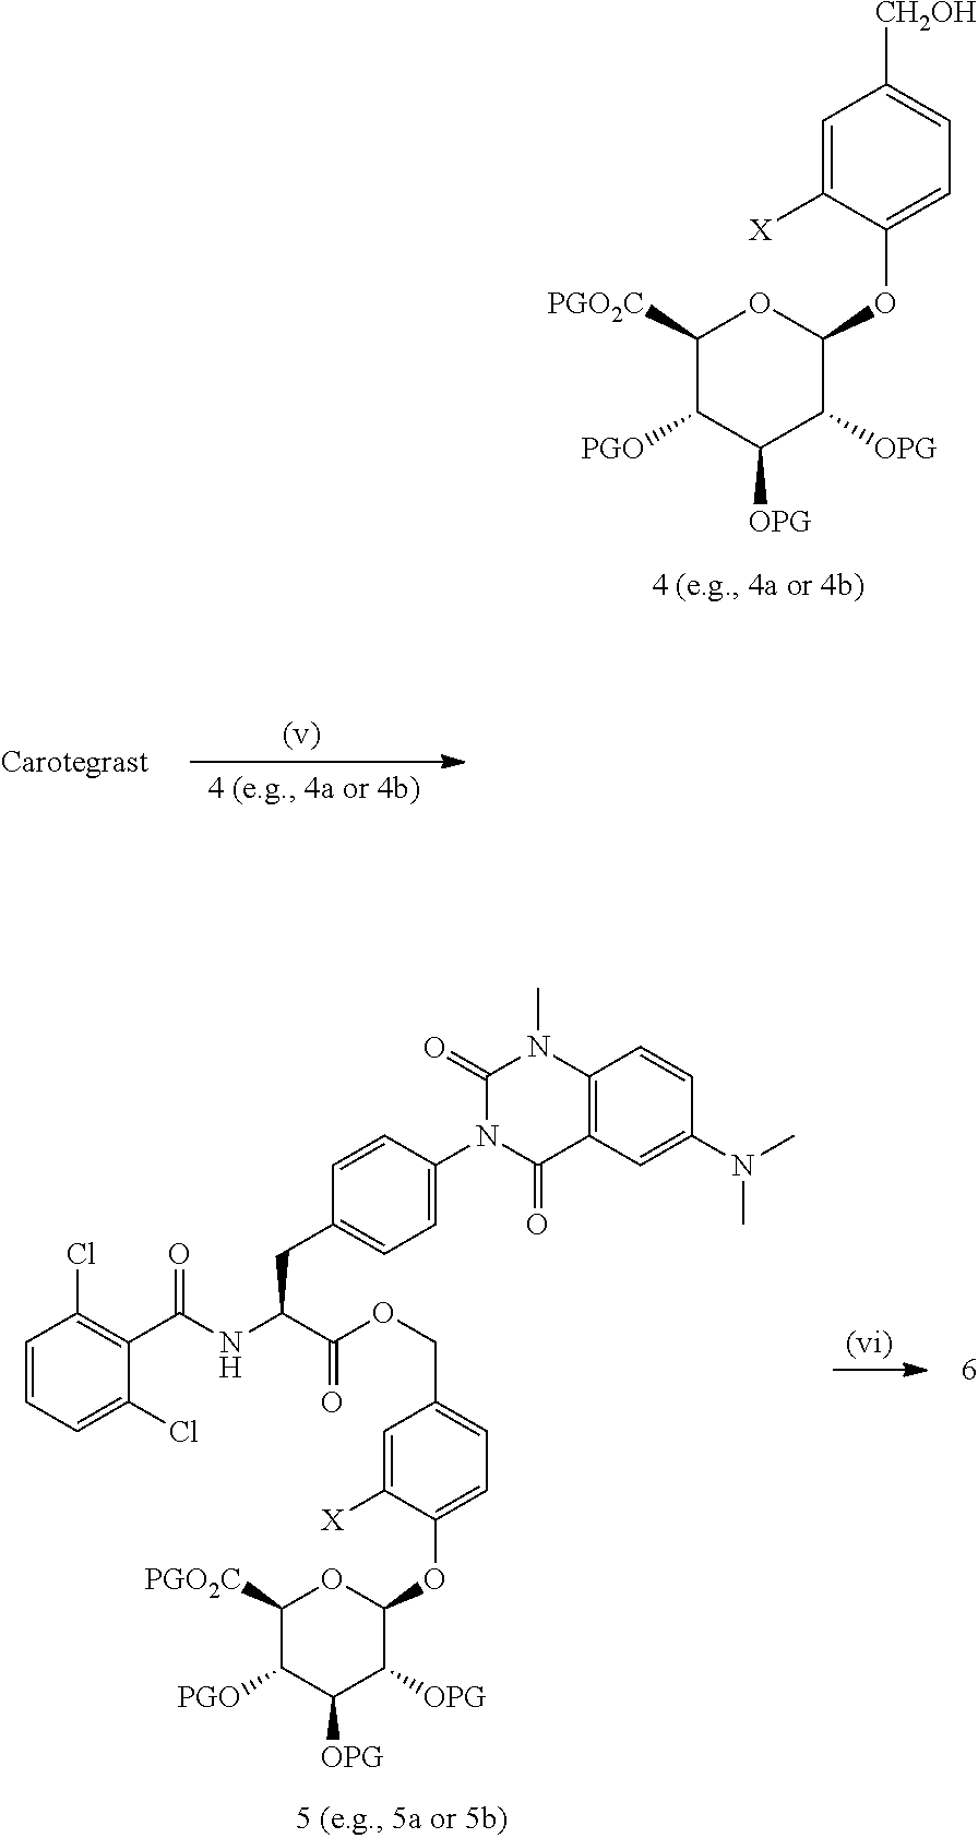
C1([PGO2C])C([PGO])C([OPG])C([OPG])C(OC2=CC=C([CH2OH])C=C2[X])O1.C1([PGO2C])C([PGO])C([OPG])C([OPG])C(OC2=CC=C(COC(=O)C(CC3=CC=C(N4C(=O)C5=C(N(C)C4=O)C=CC(N(C)C)=C5)C=C3)NC(C3=C(Cl)C=CC=C3Cl)=O)C=C2[X])O1
